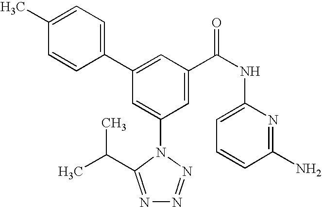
C1(C2=CC(C(NC3=CC=CC(N)=N3)=O)=CC(N3C(C(C)C)=NN=N3)=C2)=CC=C(C)C=C1
